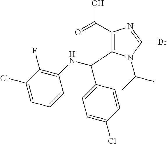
C1(C(=O)O)=C(C(NC2=C(F)C(Cl)=CC=C2)C2=CC=C(Cl)C=C2)N(C(C)C)C(Br)=N1
